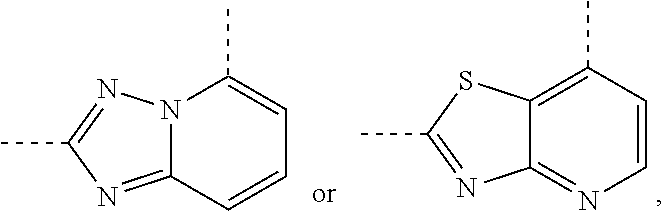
N12C(=NC(C)=N1)C=CC=C2C.C12=C(C)C=CN=C1N=C(C)S2
